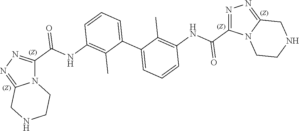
N12C(C(=O)NC3=C(C)C(C4=CC=CC(NC(=O)C5=NN=C6N5CCNC6)=C4C)=CC=C3)=NN=C1CNCC2
